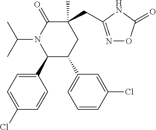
N1=C(CC2(C)C(=O)N(C(C)C)C(C3=CC=C(Cl)C=C3)C(C3=CC=CC(Cl)=C3)C2)NC(=O)O1
